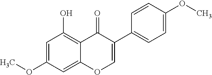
C1=C(OC)C=C2C(=C1O)C(=O)C(C1=CC=C(OC)C=C1)=CO2
